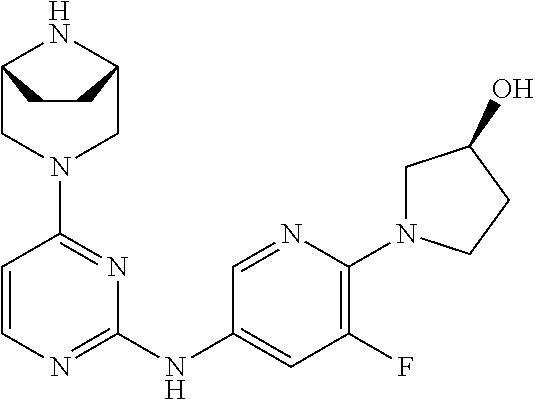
C12CN(C3=NC(NC4=CC(F)=C(N5CC(O)CC5)N=C4)=NC=C3)CC(N1)CC2
